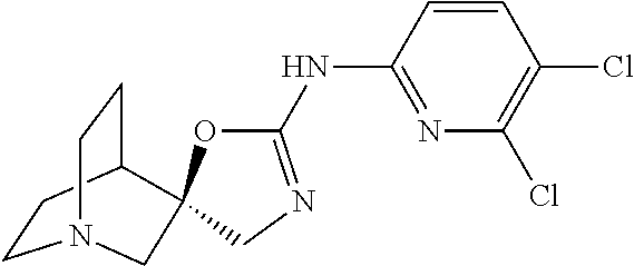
C1(NC2=NC(Cl)=C(Cl)C=C2)=NCC2(O1)C1CCN(CC1)C2
